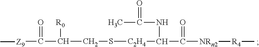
C(S[C2H4]C(C(=O)[NRn2][R4]C)NC(C)=O)C([R0])C(=O)[Z9]C
